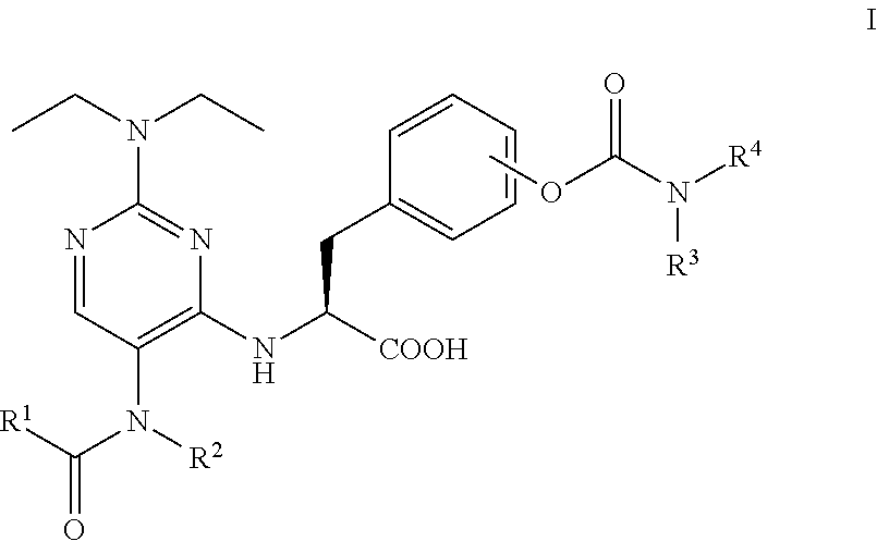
N1=CC(N(C(=O)[R1])[R2])=C(NC(CC2=CC=CC=C2)[COOH])N=C1N(CC)CC.COC(N([R4])[R3])=O
